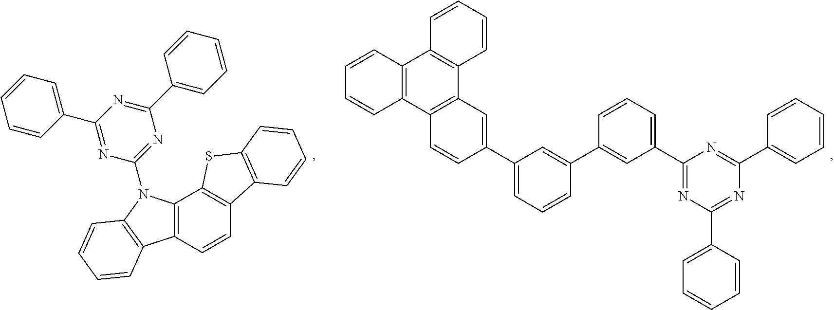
C12=C(C=CC3=C1SC1=C3C=CC=C1)C1=C(N2C2=NC(C3=CC=CC=C3)=NC(C3=CC=CC=C3)=N2)C=CC=C1.C12=C(C3=C(C4=C1C=CC=C4)C=C(C1=CC=CC(C4=CC(C5=NC(C6=CC=CC=C6)=NC(C6=CC=CC=C6)=N5)=CC=C4)=C1)C=C3)C=CC=C2
